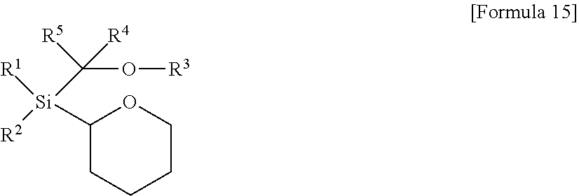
[R2][Si](C(O[R3])([R5])[R4])([R1])C1CCCCO1
